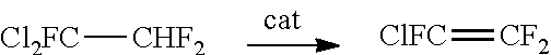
[Cl2FC][CHF2].[ClFC]=[CF2]
